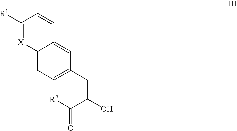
C12=CC=C(C=C(O)C([R7])=O)C=C1C=CC([R1])=[X]2
